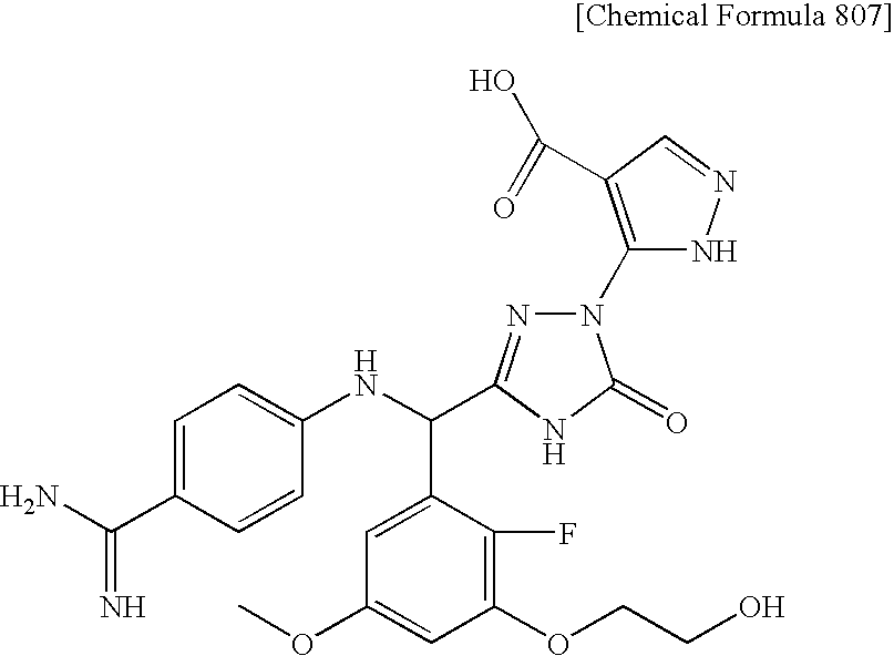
C1=C(C(N)=N)C=CC(NC(C2=CC(OC)=CC(OCCO)=C2F)C2=NN(C3=C(C(O)=O)C=NN3)C(=O)N2)=C1
